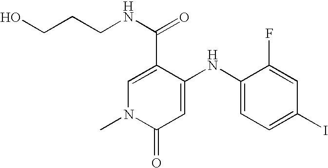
C1(C(=O)NCCCO)=CN(C)C(=O)C=C1NC1=CC=C(I)C=C1F
